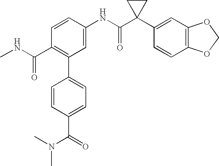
C1(NC(C2(C3=CC4=C(C=C3)OCO4)CC2)=O)=CC(C2=CC=C(C(N(C)C)=O)C=C2)=C(C(NC)=O)C=C1
